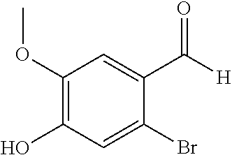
C1(O)=C(OC)C=C(C([H])=O)C(Br)=C1
